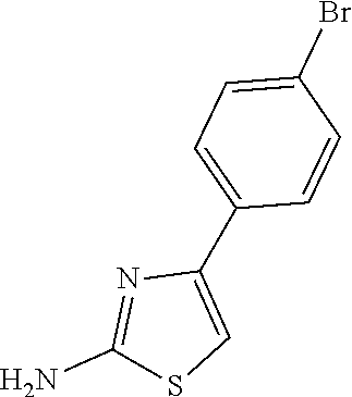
C1(N)=NC(C2=CC=C(Br)C=C2)=CS1
